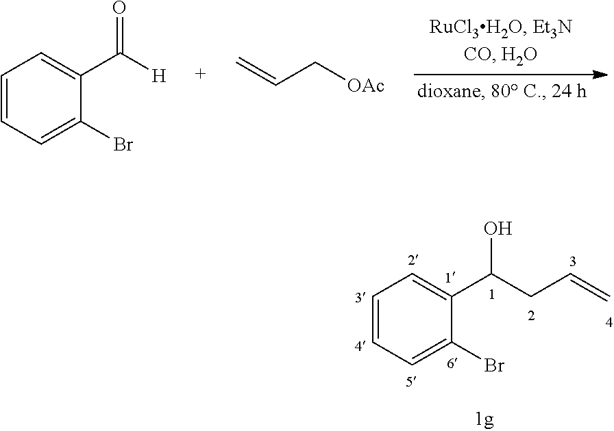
C1=CC=C(Br)C(C(CC=C)O)=C1.C1=CC=C(Br)C(C([H])=O)=C1.C=CC[OAc]
